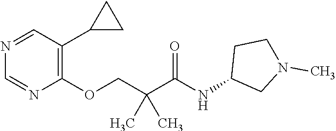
N1=CC(C2CC2)=C(OCC(C(NC2CN(C)CC2)=O)(C)C)N=C1
